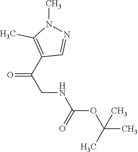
O=C(C1=C(C)N(C)N=C1)CNC(OC(C)(C)C)=O
